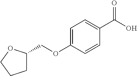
C1=C(OCC2CCCO2)C=CC(C(O)=O)=C1
